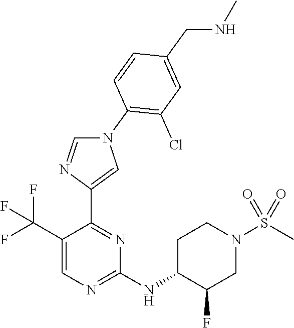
C1(C(F)(F)F)=CN=C(NC2C(F)CN(S(C)(=O)=O)CC2)N=C1C1=CN(C2=C(Cl)C=C(CNC)C=C2)C=N1
